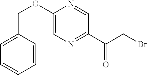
C(C1=CC=CC=C1)OC1=CN=C(C(CBr)=O)C=N1
